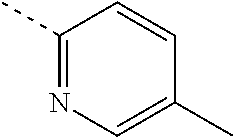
C1(C)=NC=C(C)C=C1
